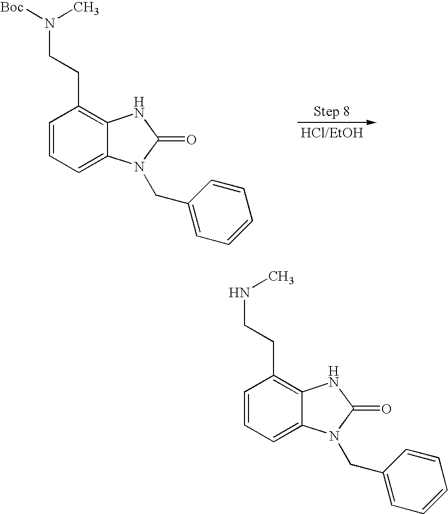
C1=CC=C2C(=C1CCNC)NC(=O)N2CC1=CC=CC=C1.C1=CC=C2C(=C1CCN([Boc])C)NC(=O)N2CC1=CC=CC=C1
